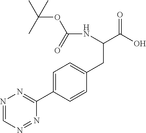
N1=CN=NC(C2=CC=C(CC(NC(OC(C)(C)C)=O)C(O)=O)C=C2)=N1
